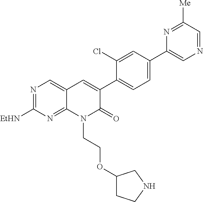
N1=C([EtHN])N=C2C(=C1)C=C(C1=CC=C(C3=CN=CC([Me])=N3)C=C1Cl)C(=O)N2CCOC1CCNC1
